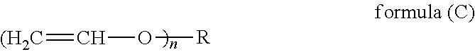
[(H2C]=CO[R]
